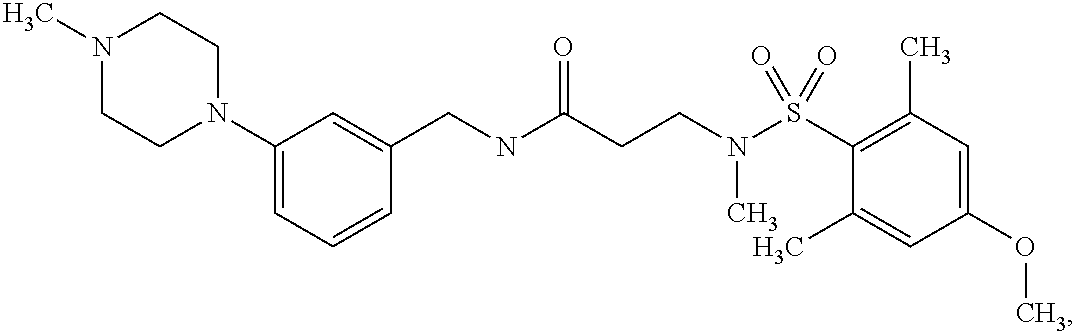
C(NC(CCN(S(C1=C(C)C=C(OC)C=C1C)(=O)=O)C)=O)C1=CC(N2CCN(C)CC2)=CC=C1
